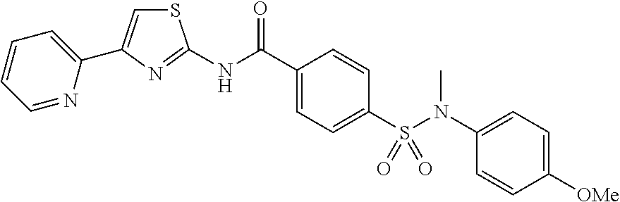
C1=NC(C2=CSC(NC(C3=CC=C(S(N(C4=CC=C([OMe])C=C4)C)(=O)=O)C=C3)=O)=N2)=CC=C1
